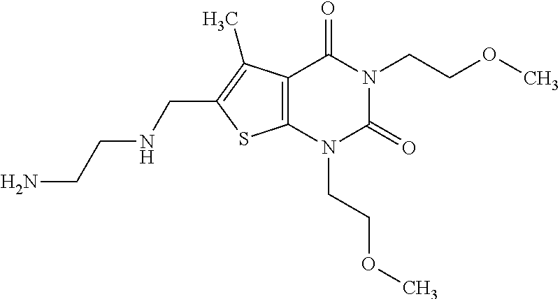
C12=C(N(CCOC)C(=O)N(CCOC)C1=O)SC(CNCCN)=C2C
